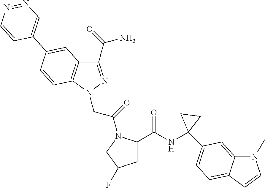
C1(C(N)=O)=NN(CC(=O)N2C(C(NC3(C4=CC=C5C(=C4)N(C)C=C5)CC3)=O)CC(F)C2)C2=C1C=C(C1=CN=NC=C1)C=C2
